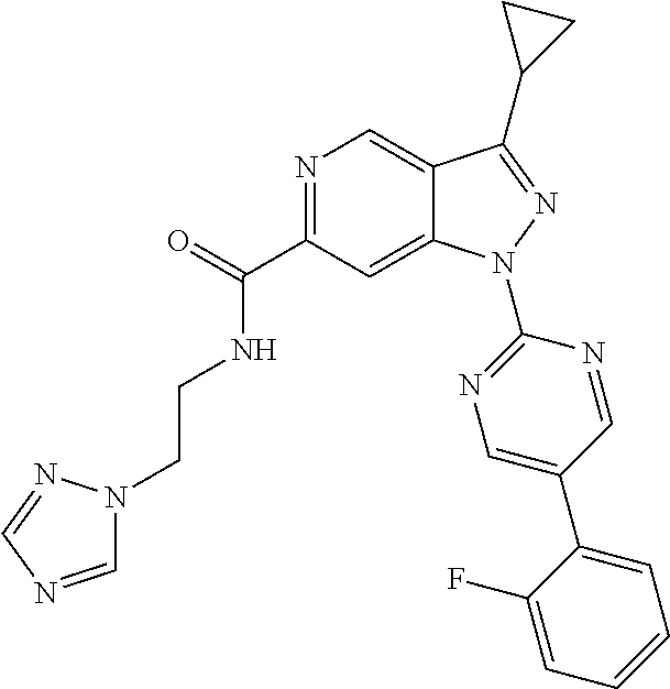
C12=CN=C(C(NCCN3C=NC=N3)=O)C=C1N(C1=NC=C(C3=CC=CC=C3F)C=N1)N=C2C1CC1
